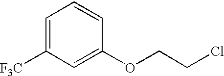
C1=C([F3C])C=C(OCCCl)C=C1
